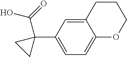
C12=CC(C3(C(O)=O)CC3)=CC=C1OCCC2
